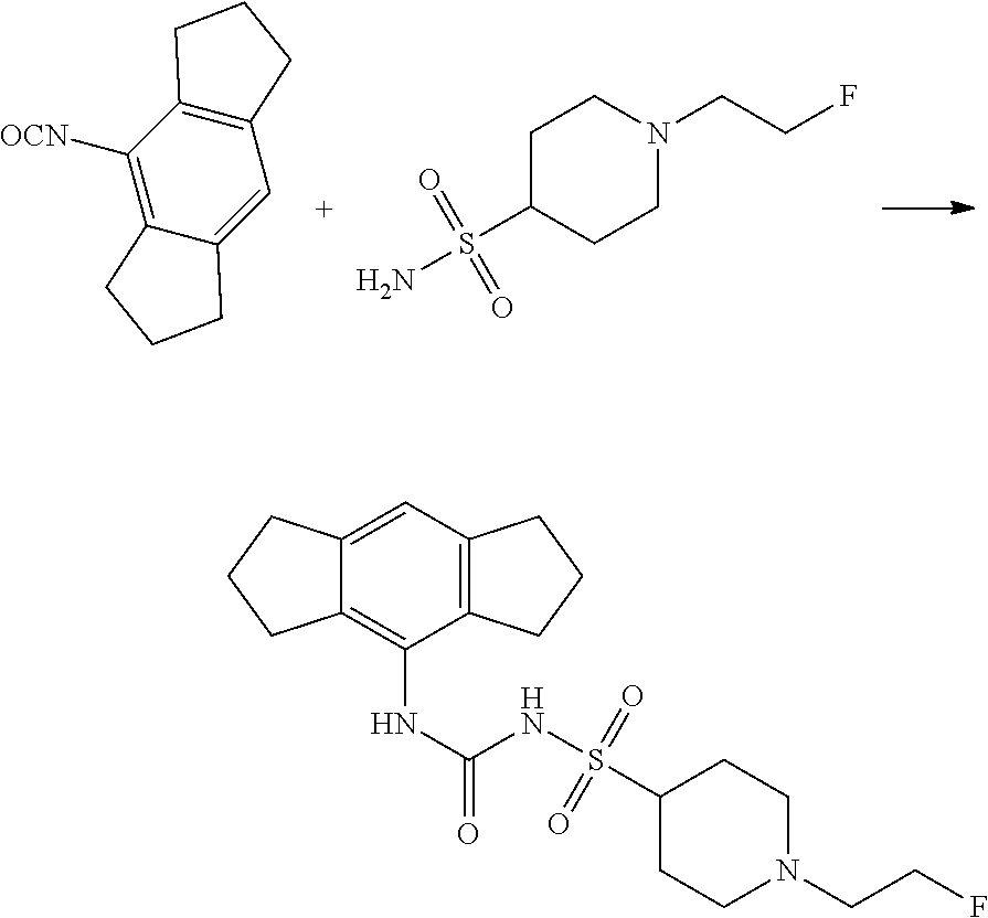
C12=C(C([OCN])=C3C(=C1)CCC3)CCC2.C1(S(N)(=O)=O)CCN(CCF)CC1.C12=C(C=C3C(=C1NC(=O)NS(C1CCN(CCF)CC1)(=O)=O)CCC3)CCC2
